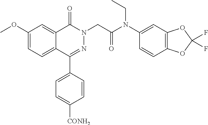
C1(OC)=CC=C2C(=C1)C(=O)N(CC(N(C1=CC3=C(C=C1)OC(F)(F)O3)CC)=O)N=C2C1=CC=C([CONH2])C=C1
